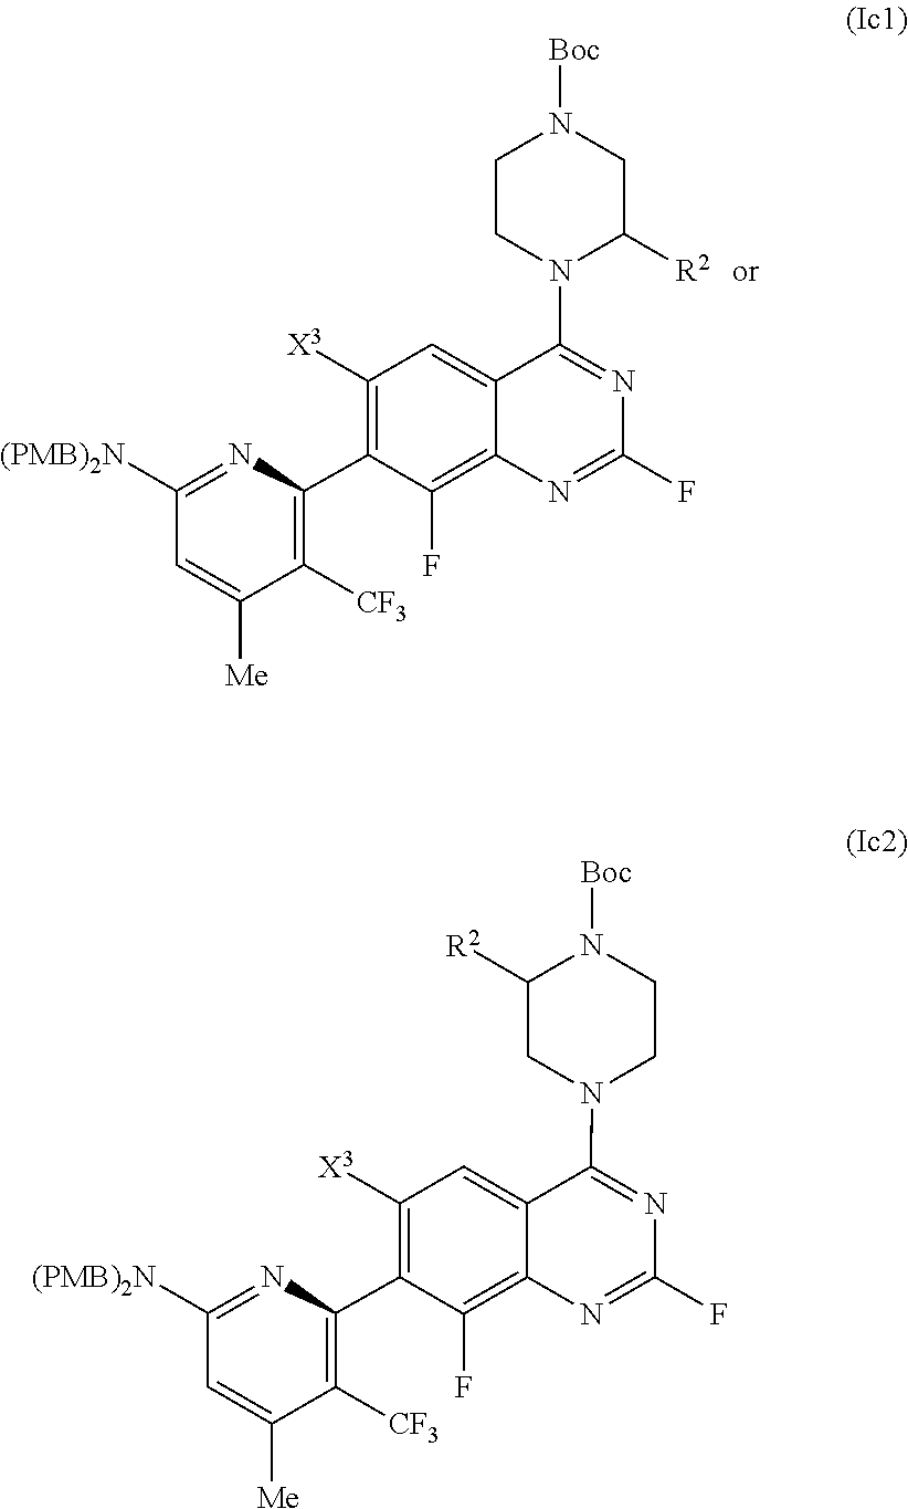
C1(F)=NC2=C(F)C(C3=C([CF3])C([Me])=CC([(PMB)2N])=N3)=C([X3])C=C2C(N2CC([R2])N([Boc])CC2)=N1.C1(F)=NC2=C(F)C(C3=C([CF3])C([Me])=CC([(PMB)2N])=N3)=C([X3])C=C2C(N2CCN([Boc])CC2[R2])=N1
